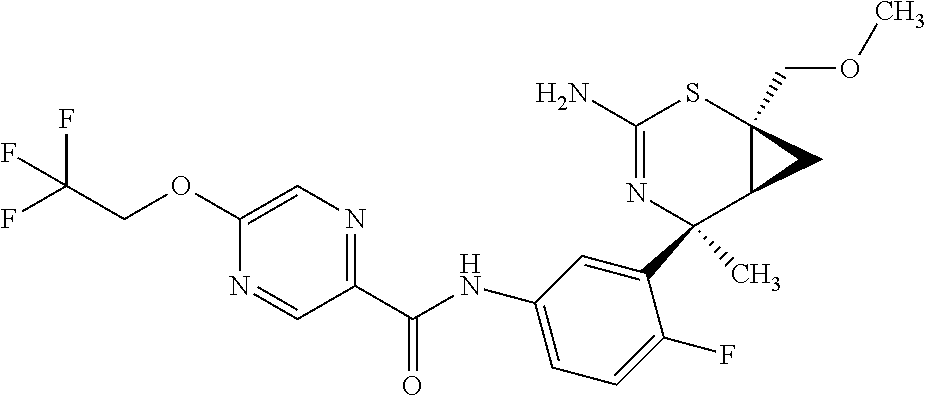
C1(C2(C)N=C(N)SC3(COC)C2C3)=CC(NC(C2=NC=C(OCC(F)(F)F)N=C2)=O)=CC=C1F
